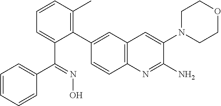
C1=CC(C)=C(C2=CC3=C(C=C2)N=C(N)C(N2CCOCC2)=C3)C(C(=NO)C2=CC=CC=C2)=C1
